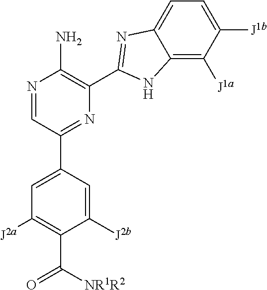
C1(C([NR1R2])=O)=C([J2a])C=C(C2=NC(C3=NC4=CC=C([J1b])C([J1a])=C4N3)=C(N)N=C2)C=C1[J2b]
